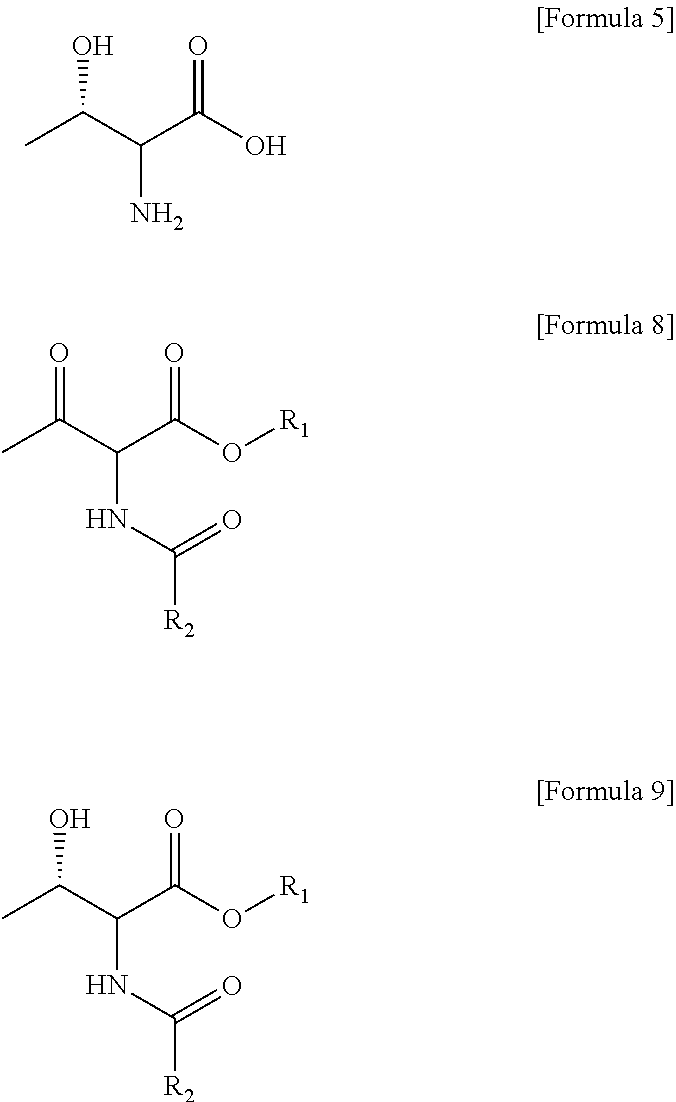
CC(C(C(O)=O)N)O.CC(C(C(O[R1])=O)NC(=O)[R2])=O.CC(C(C(O[R1])=O)NC(=O)[R2])O
